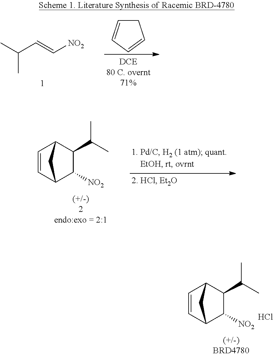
C1C=CC=C1.CC(C=C[NO2])C.C1=CC2C([NO2])C(C(C)C)C1C2.C1=CC2C([NO2])C(C(C)C)C1C2.Cl
